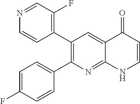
N1=CC(F)=C(C2=C(C3=CC=C(F)C=C3)N=C3C(=C2)C(=O)C=CN3)C=C1
